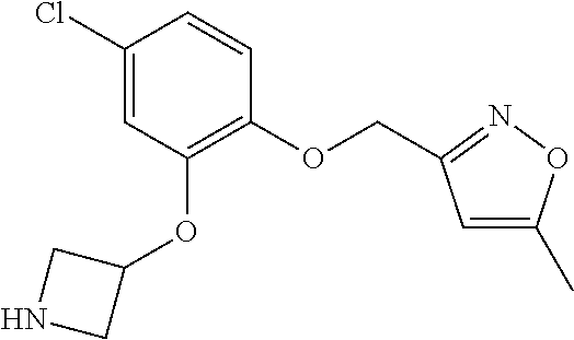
C1(OCC2=NOC(C)=C2)=C(OC2CNC2)C=C(Cl)C=C1
